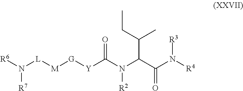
[R6]N([L][M][G][Y]C(N(C(C(N([R4])[R3])=O)C(CC)C)[R2])=O)[R7]
